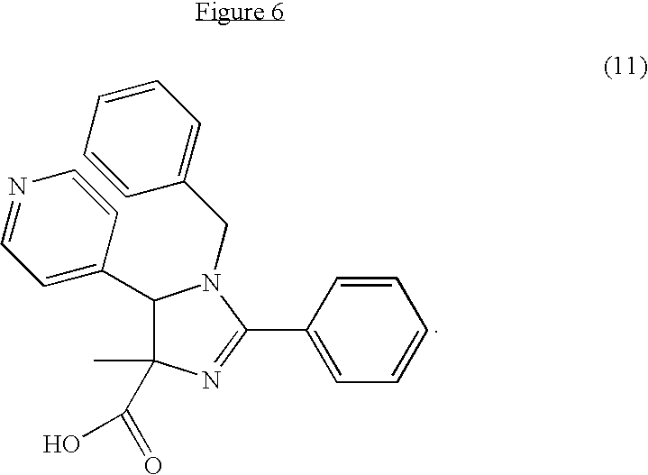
C1(C2=CC=NC=C2)C(C)(C(=O)O)N=C(C2=CC=CC=C2)N1CC1=CC=CC=C1
